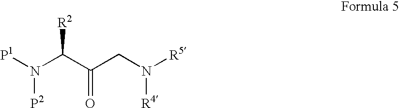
[P1]N(C(C(CN([R5])[R4])=O)[R2])[P2]
